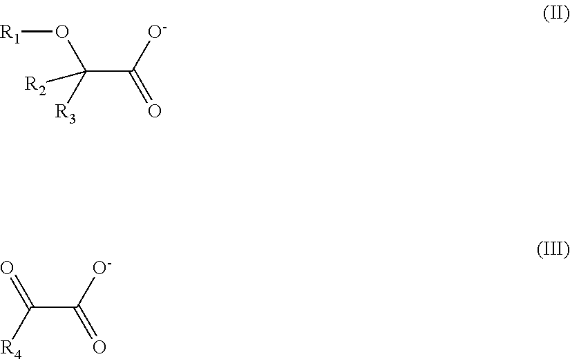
C(C([R3])(O[R1])[R2])([O-])=O.C(C([R4])=O)([O-])=O
